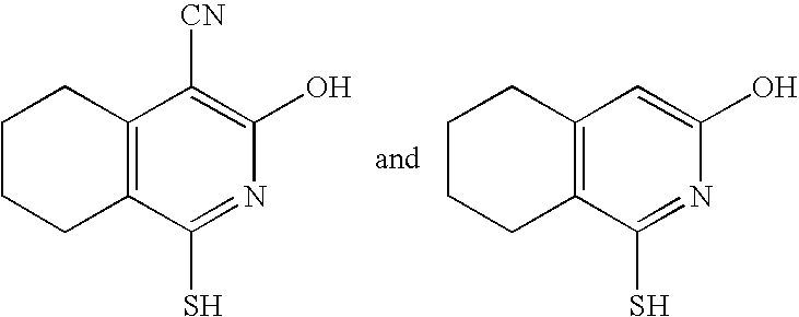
C1CCC2=C(C1)C([CN])=C(O)N=C2S.C1CCC2=C(C1)C=C(O)N=C2S
